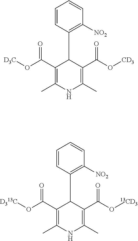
C1=CC(C2C(C(O[D313C])=O)=C(C)NC(C)=C2C(O[13CD3])=O)=C([NO2])C=C1.C1=CC(C2C(C(O[D3C])=O)=C(C)NC(C)=C2C(O[CD3])=O)=C([NO2])C=C1
